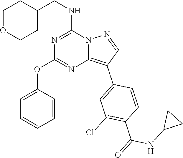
C1(CNC2=NC(OC3=CC=CC=C3)=NC3=C(C4=CC(Cl)=C(C(=O)NC5CC5)C=C4)C=NN23)CCOCC1
